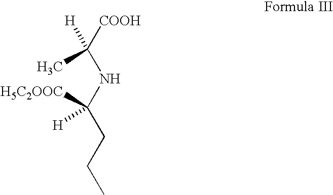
[COOH]C(NC(CCC)([H5C2OOC])[H])(C)[H]
